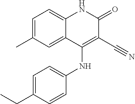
C1=C(C)C=C2C(=C1)NC(=O)C(C#N)=C2NC1=CC=C(CC)C=C1
